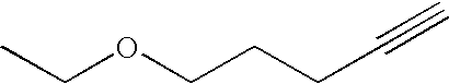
CCOCCCC#C
